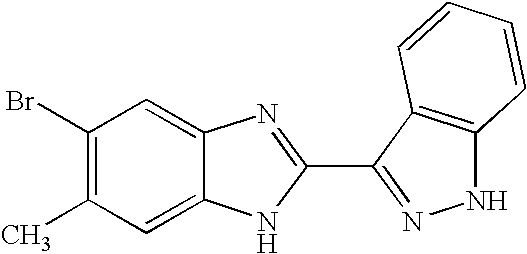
C1=C2C(=CC(Br)=C1C)N=C(C1=NNC3=C1C=CC=C3)N2
